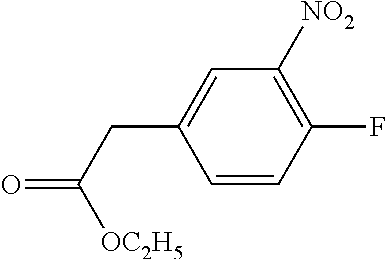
C1=CC(F)=C([NO2])C=C1CC([OC2H5])=O
